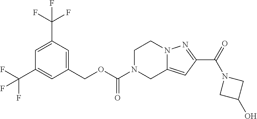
C1(COC(=O)N2CC3=CC(C(=O)N4CC(O)C4)=NN3CC2)=CC(C(F)(F)F)=CC(C(F)(F)F)=C1
